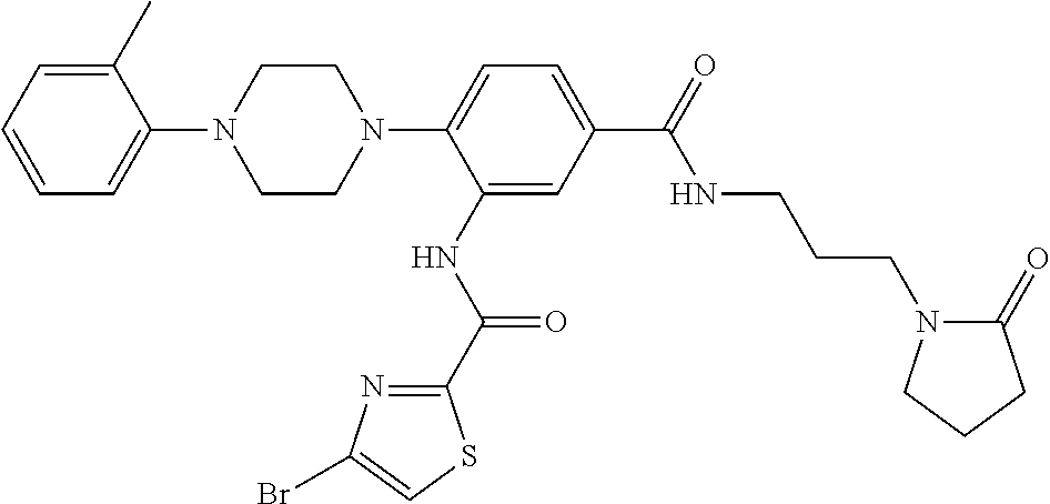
C1=CC=C(C)C(N2CCN(C3=CC=C(C(NCCCN4C(=O)CCC4)=O)C=C3NC(=O)C3=NC(Br)=CS3)CC2)=C1
